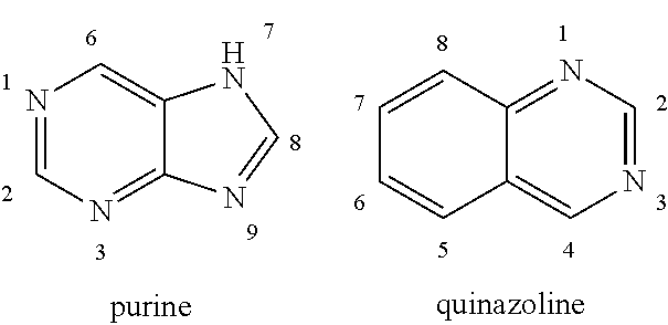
N1=CN=C2C(=C1)NC=N2.C12=CN=CN=C1C=CC=C2
